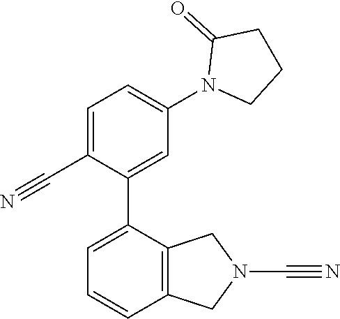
C1=C(C#N)C(C2=CC=CC3=C2CN(C#N)C3)=CC(N2CCCC2=O)=C1
